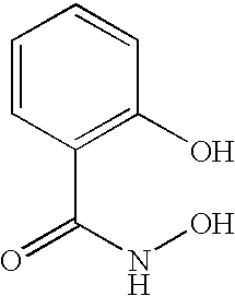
C1=CC(C(NO)=O)=C(O)C=C1
